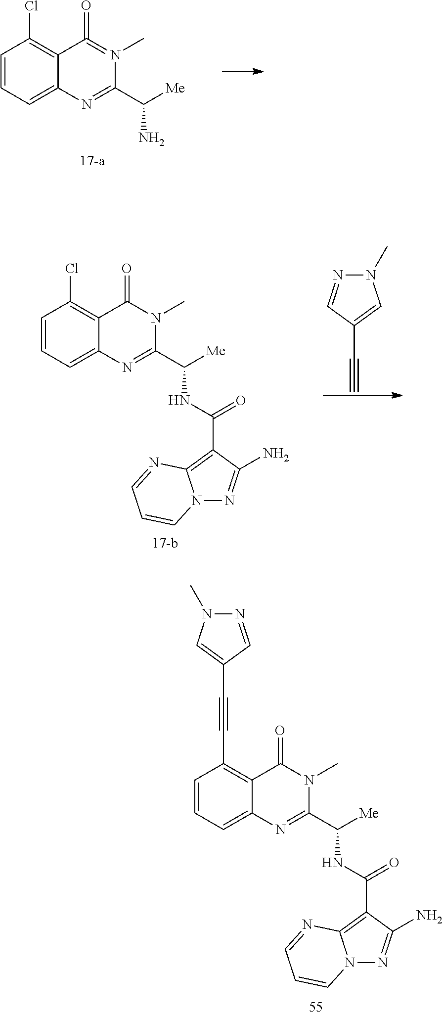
C1=CC=C2C(=C1Cl)C(=O)=N(C)C(C([Me])N)=N2.C1=CC=C2C(=C1Cl)C(=O)N(C)C(C([Me])NC(=O)C1=C3N(N=C1N)C=CC=N3)=N2.N1(C)N=CC(C#C)=C1.[17-b].C1=CC=C2C(=C1C#CC1=CN(C)N=C1)C(=O)N(C)C(C([Me])NC(=O)C1=C3N(N=C1N)C=CC=N3)=N2
